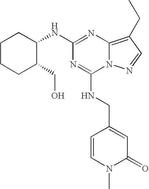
C1CCC(CO)C(NC2=NC3=C(CC)C=NN3C(NCC3=CC(=O)N(C)C=C3)=N2)C1
